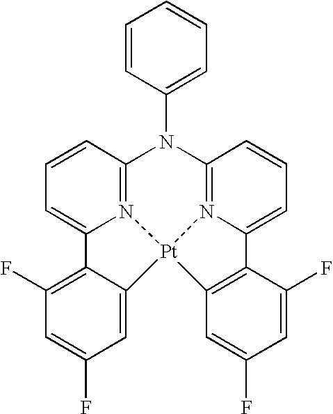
C1=CC(N2C3=N4C(=CC=C3)C3=C(C=C(F)C=C3F)[Pt]43N4=C2C=CC=C4C2=C(F)C=C(F)C=C23)=CC=C1
